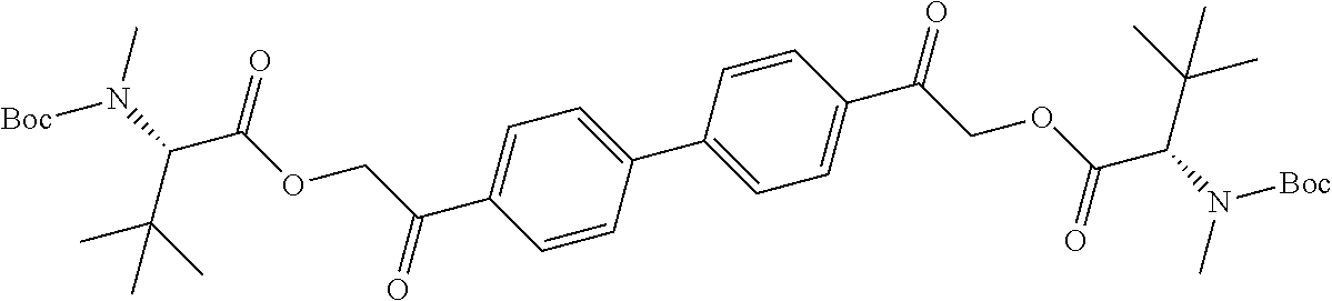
C1=C(C(COC(C(N(C)[Boc])C(C)(C)C)=O)=O)C=CC(C2=CC=C(C(COC(C(N([Boc])C)C(C)(C)C)=O)=O)C=C2)=C1
